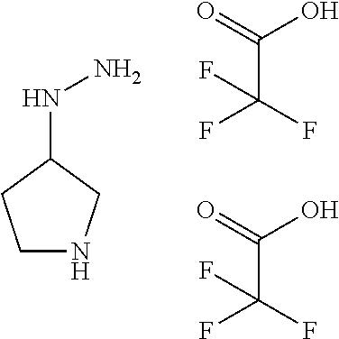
O=C(O)C(F)(F)F.O=C(O)C(F)(F)F.C1NCC(NN)C1
